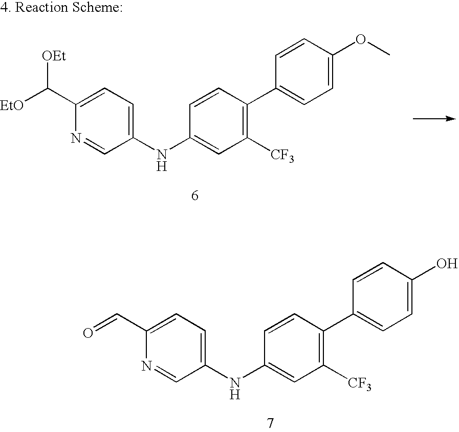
C1(C=O)=CC=C(NC2=CC([CF3])=C(C3=CC=C(O)C=C3)C=C2)C=N1.C1(C([EtO])[OEt])=CC=C(NC2=CC([CF3])=C(C3=CC=C(OC)C=C3)C=C2)C=N1
